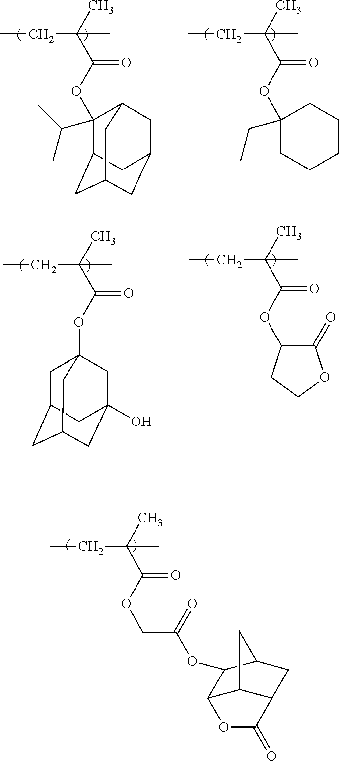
CCC(C)(C)C(OC1(C(C)C)C2CC3CC(CC1C3)C2)=O.CCC(C)(C)C(OC1(CC)CCCCC1)=O.CCC(C)(C)C(OC12CC3CC(CC(O)(C1)C3)C2)=O.CCC(C)(C)C(OC1C(=O)OCC1)=O.CCC(C)(C)C(OCC(=O)OC1C2C3C(CC1C3)C(=O)O2)=O
